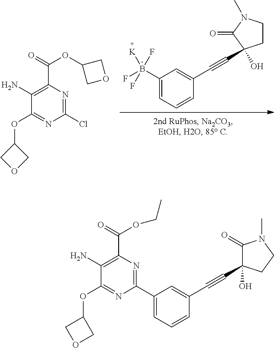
C1=C(B(F)(F)(F)[K])C=C(C#CC2(O)CCN(C)C2=O)C=C1.C1(OC2COC2)=NC(Cl)=NC(C(=O)OC2COC2)=C1N.C1(OC2COC2)=NC(C2=CC=CC(C#CC3(O)C(=O)N(C)CC3)=C2)=NC(C(=O)OCC)=C1N
